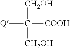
C([COOH])([Q])([CH2OH])[CH2OH]
